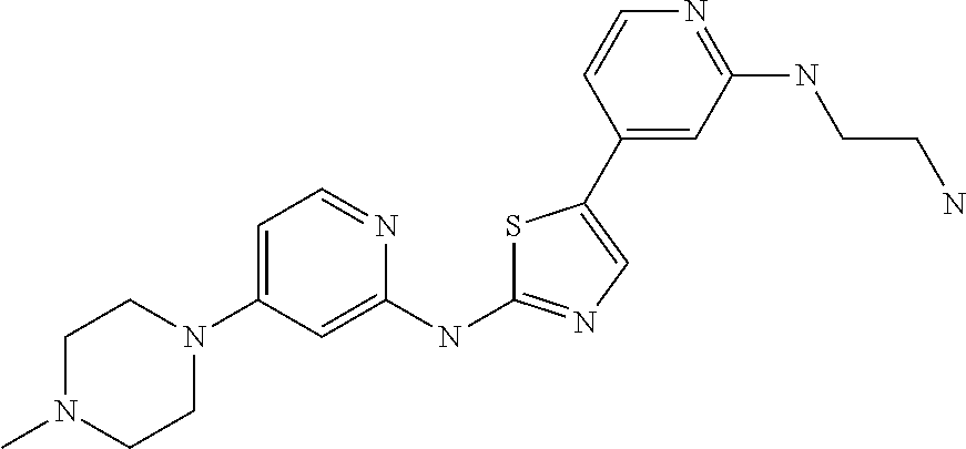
C1N(C)CCN(C2=CC=NC(NC3=NC=C(C4=CC(NCCN)=NC=C4)S3)=C2)C1
